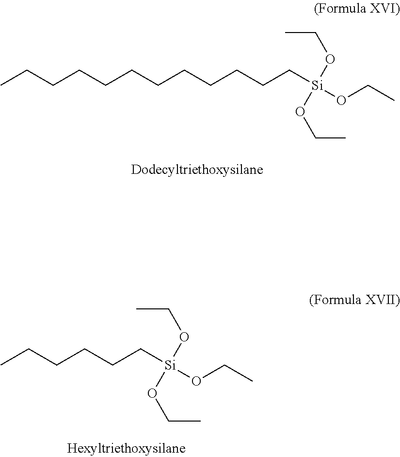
CCCCCCCCCCCC[Si](OCC)(OCC)OCC.CCCCCC[Si](OCC)(OCC)OCC
